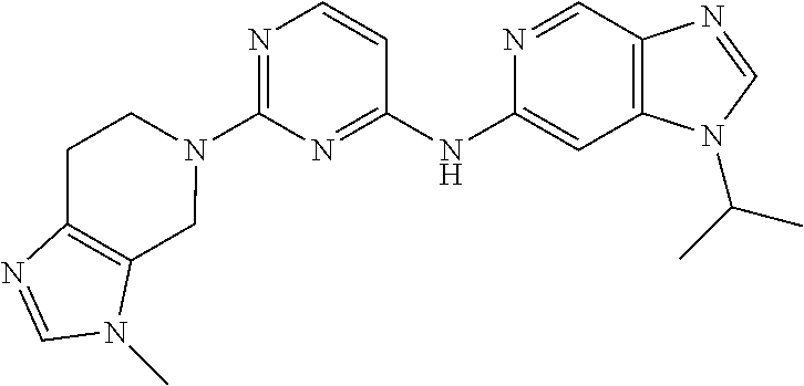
C1(N2CCC3=C(C2)N(C)C=N3)=NC=CC(NC2=CC3=C(C=N2)N=CN3C(C)C)=N1
